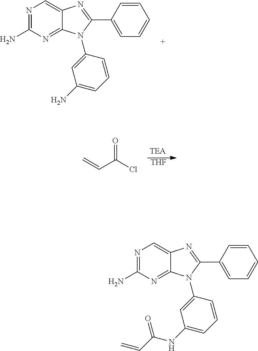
N1=C(N)N=C2C(=C1)N=C(C1=CC=CC=C1)N2C1=CC(N)=CC=C1.[THF].C=CC(Cl)=O.N1=C(N)N=C2C(=C1)N=C(C1=CC=CC=C1)N2C1=CC(NC(C=C)=O)=CC=C1
